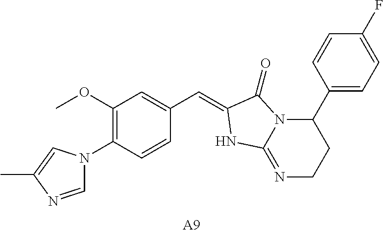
C1=NC(C)=CN1C1=C(OC)C=C(C=C2C(=O)N3C(C4=CC=C(F)C=C4)CCN=C3N2)C=C1.[A9]
